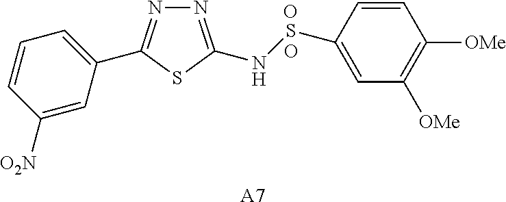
N1=C(NSC2=CC([OMe])=C([OMe])C=C2)SC(C2=CC=CC([O2N])=C2)=N1.[A7].O.O
